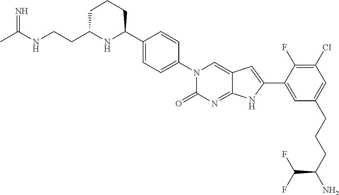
CC(NCCC1NC(C2=CC=C(N3C(=O)N=C4C(=C3)C=C(C3=CC(CCCC(N)C(F)F)=CC(Cl)=C3F)N4)C=C2)CCC1)=N
